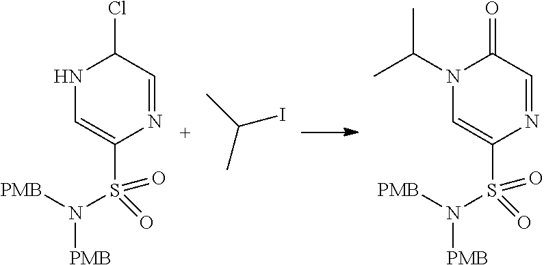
N1C=C(S(N([PMB])[PMB])(=O)=O)N=CC1Cl.CC(I)C.N1(C(C)C)C=C(S(N([PMB])[PMB])(=O)=O)N=CC1=O
